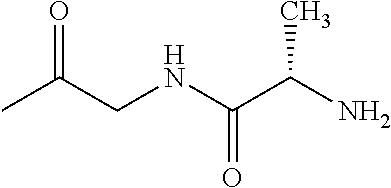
CC(CNC(C(N)C)=O)=O
